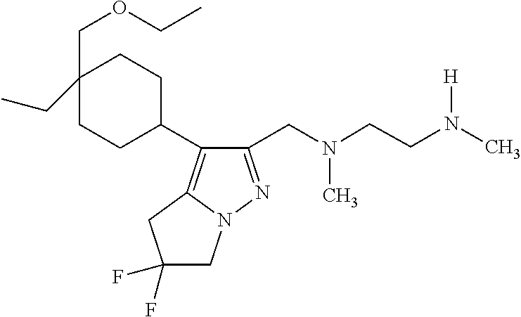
[H]N(C)CCN(C)CC1=NN2C(=C1C1CCC(CC)(COCC)CC1)CC(F)(F)C2
